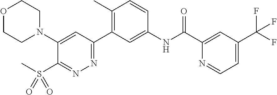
O1CCN(C2=CC(C3=C(C)C=CC(NC(C4=CC(C(F)(F)F)=CC=N4)=O)=C3)=NN=C2S(C)(=O)=O)CC1
